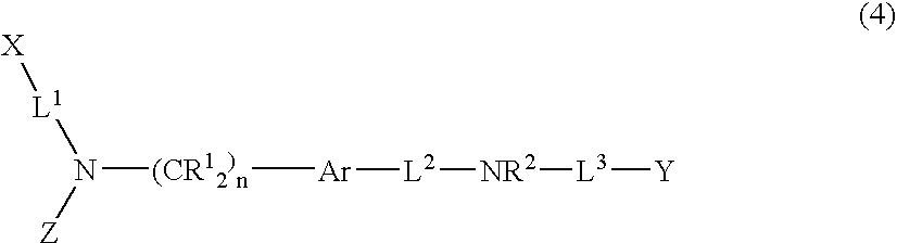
[L3]([Y])[NR2][L2][Ar].C[(CR12)n]N([L1][X])[Z]
